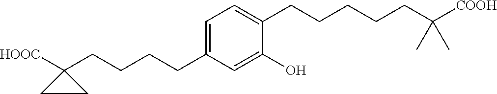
C1(CCCCC2([HOOC])CC2)=CC=C(CCCCCC([COOH])(C)C)C(O)=C1
